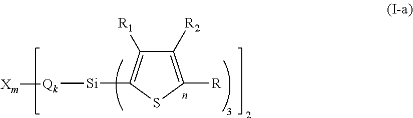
C1([R2])=C([R])SC([Si][Qk][Xm])=C1[R1]
